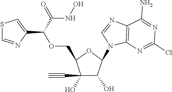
C1(O)(C#C)C(O)C(N2C3=C(N=C2)C(N)=NC(Cl)=N3)OC1COC(C1=CSC=N1)C(NO)=O
